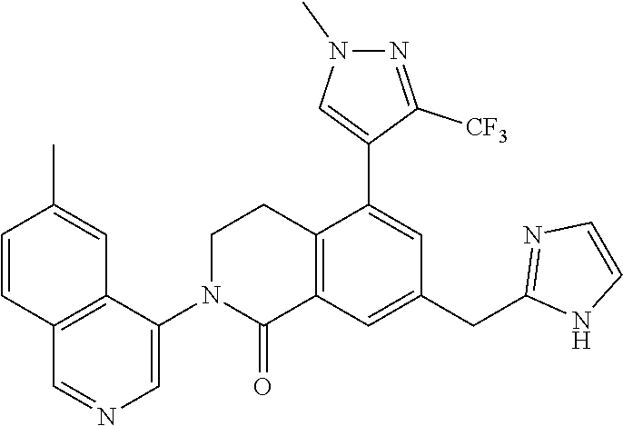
C12=C(C(N3C(=O)C4=C(CC3)C(C3=CN(C)N=C3[CF3])=CC(CC3=NC=CN3)=C4)=CN=C1)C=C(C)C=C2
